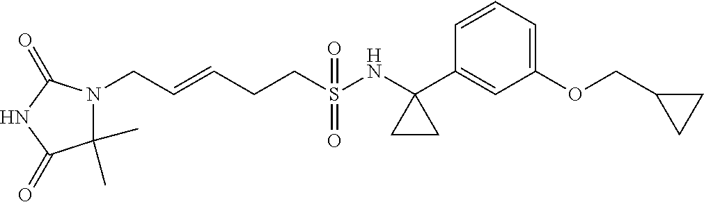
N1(CC=CCCS(NC2(C3=CC(OCC4CC4)=CC=C3)CC2)(=O)=O)C(C)(C)C(=O)NC1=O
